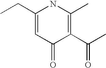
C1(CC)=CC(=O)C(C(C)=O)=C(C)N1
